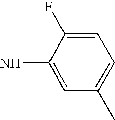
C1=C(F)C(N)=CC(C)=C1
